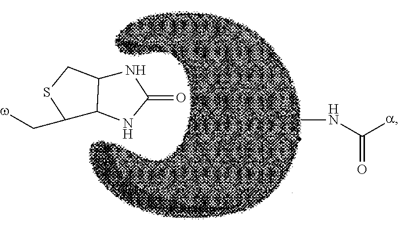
O=C(NC)[a].C(C1C2C(CS1)NC(=O)N2)[w]
